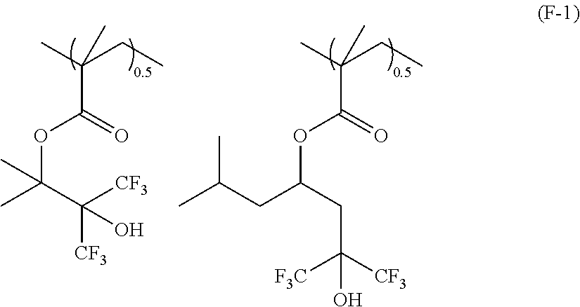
C(CC)(C)(C(=O)OC(C)(C([CF3])([CF3])O)C)C.C(CC)(C)(C(=O)OC(CC(C)C)CC([CF3])([F3C])O)C
